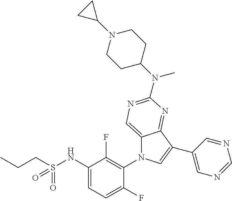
C12=CN=C(N(C3CCN(C4CC4)CC3)C)N=C1C(C1=CN=CN=C1)=CN2C1=C(F)C(NS(CCC)(=O)=O)=CC=C1F
